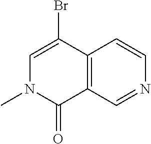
C12=C(C(Br)=CN(C)C1=O)C=CN=C2
